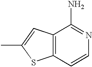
C12=C(C=CN=C1N)SC(C)=C2
